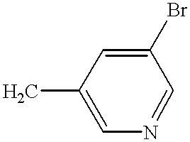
C1=C(C)C=C(Br)C=N1
